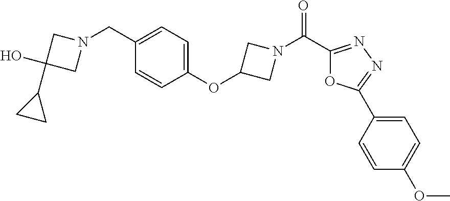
C1(OC2=CC=C(CN3CC(O)(C4CC4)C3)C=C2)CN(C(=O)C2=NN=C(C3=CC=C(OC)C=C3)O2)C1
